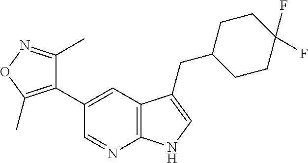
C1(C2=C(C)ON=C2C)=CC2=C(N=C1)NC=C2CC1CCC(F)(F)CC1
